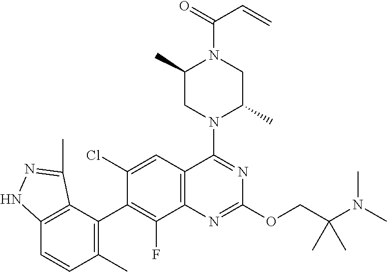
C12=C(C=C(Cl)C(C3=C(C)C=CC4=C3C(C)=NN4)=C1F)C(N1C(C)CN(C(=O)C=C)C(C)C1)=NC(OCC(N(C)C)(C)C)=N2
